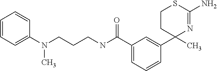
C1(C(NCCCN(C2=CC=CC=C2)C)=O)=CC=CC(C2(C)N=C(N)SCC2)=C1
